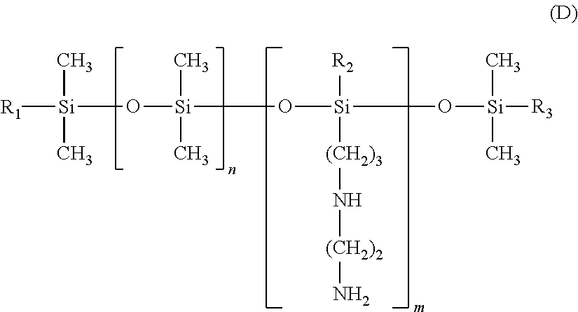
[Si](O[Si](C)(C)O[Si]([R2])(O[Si](C)(C)[R3])[(CH2)3]N[(CH2)2]N)([R1])(C)C
